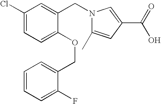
C1(Cl)=CC=C(OCC2=CC=CC=C2F)C(CN2C(C)=CC(C(=O)O)=C2)=C1
